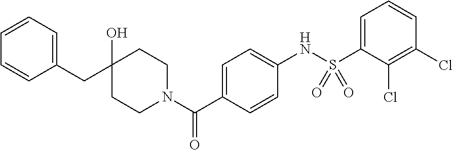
C(C1(O)CCN(C(C2=CC=C(NS(C3=CC=CC(Cl)=C3Cl)(=O)=O)C=C2)=O)CC1)C1=CC=CC=C1
